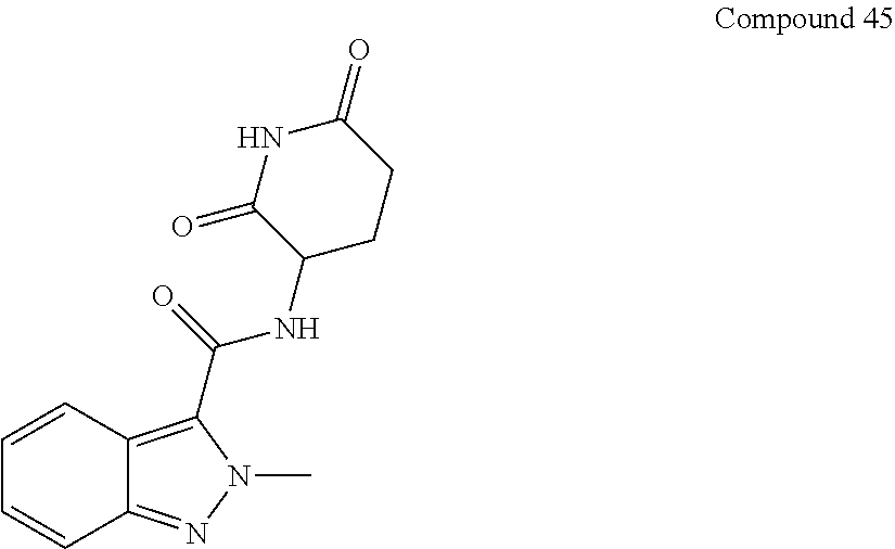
C1=CC2=C(C(NC3CCC(=O)NC3=O)=O)N(C)N=C2C=C1
